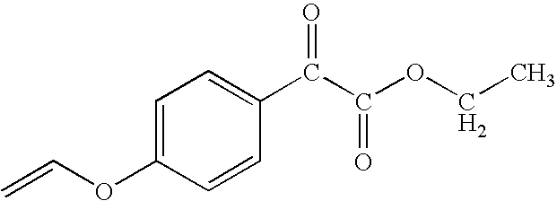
C1=C(OC=C)C=CC(C(C(OCC)=O)=O)=C1
